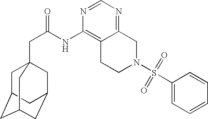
C1C2CC3CC(CC1(CC(=O)NC1=C4C(=NC=N1)CN(S(C1=CC=CC=C1)(=O)=O)CC4)C3)C2
